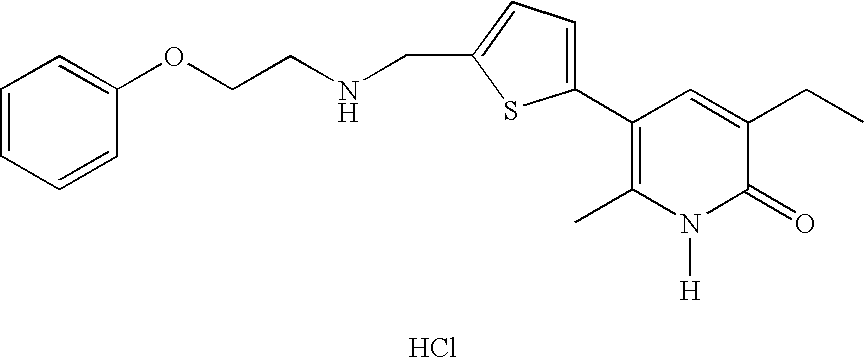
Cl.C1(C2=CC=C(CNCCOC3=CC=CC=C3)S2)=C(C)N([H])C(=O)C(CC)=C1
